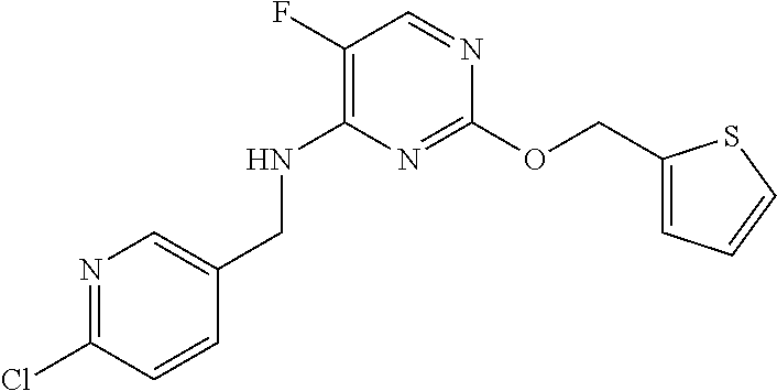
N1=C(OCC2=CC=CS2)N=CC(F)=C1NCC1=CN=C(Cl)C=C1
